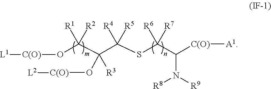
[C(O)](OC(C(C(SC(C(N([R9])[R8])[C(O)][A1])([R6])[R7])([R4])[R5])([R3])O[C(O)][L2])([R1])[R2])[L1]
